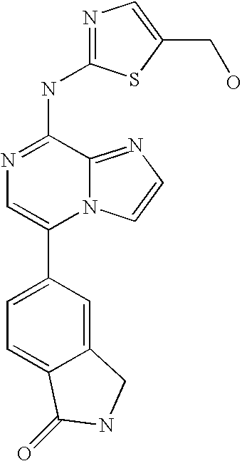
N12C(=NC=C1)C(NC1=NC=C(CO)S1)=NC=C2C1=CC=C2C(=C1)CNC2=O
